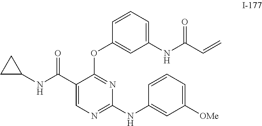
C1(C(NC2CC2)=O)=CN=C(NC2=CC([OMe])=CC=C2)N=C1OC1=CC(NC(C=C)=O)=CC=C1
